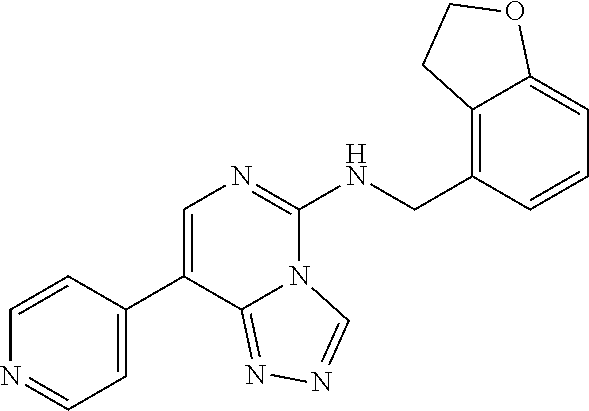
C1=CC(C2=CN=C(NCC3=C4C(=CC=C3)OCC4)N3C2=NN=C3)=CC=N1
